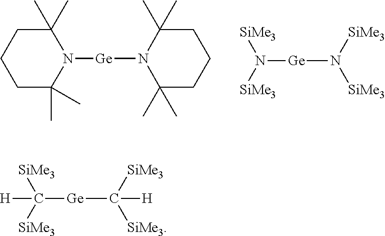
N1([Ge]N2C(C)(C)CCCC2(C)C)C(C)(C)CCCC1(C)C.N([Ge]N([SiMe3])[SiMe3])([SiMe3])[SiMe3].C([Ge]C([SiMe3])([SiMe3])[H])([SiMe3])([SiMe3])[H]
